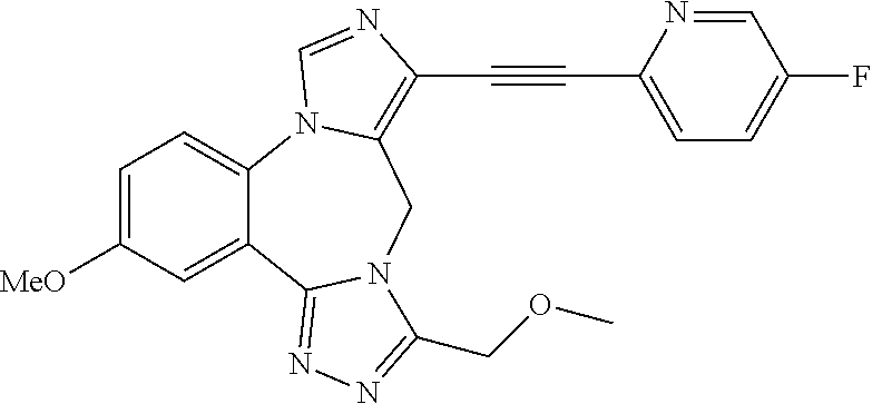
C1=C([MeO])C=C2C(=C1)N1C(=C(C#CC3=CC=C(F)C=N3)N=C1)CN1C2=NN=C1COC
